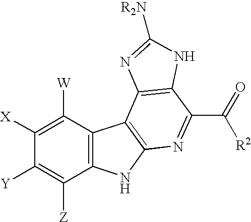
C1([W])=C([X])C([Y])=C([Z])C2=C1C1=C(N2)N=C(C(=O)[R2])C2=C1N=C([R2N])N2
